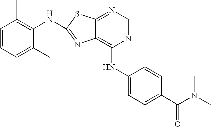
C1=CC=C(C)C(NC2=NC3=C(NC4=CC=C(C(N(C)C)=O)C=C4)N=CN=C3S2)=C1C
